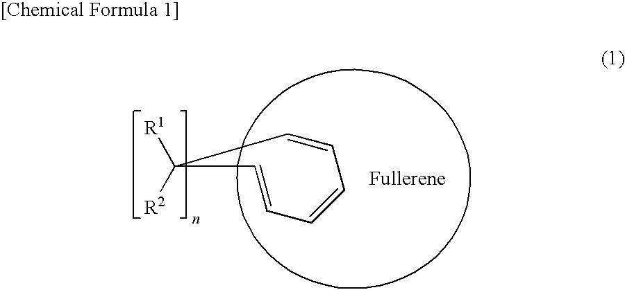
C1=CC=CC=cc1([R1])[R2]
